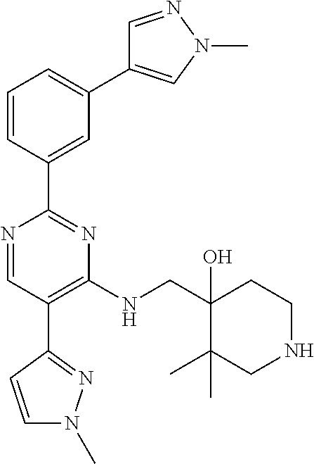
C1=C(C2=NC(NCC3(O)C(C)(C)CNCC3)=C(C3=NN(C)C=C3)C=N2)C=CC=C1C1=CN(C)N=C1
